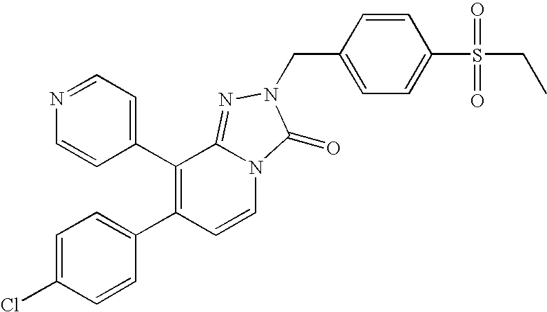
C1(C2=C(C3=CC=C(Cl)C=C3)C=CN3C2=NN(CC2=CC=C(S(CC)(=O)=O)C=C2)C3=O)=CC=NC=C1
